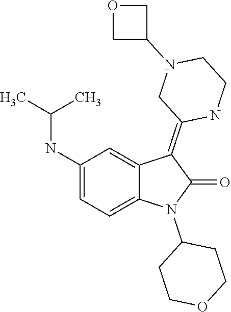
C1COCCC1N1C(=O)C(=C2CN(C3COC3)CCN2)C2=CC(NC(C)C)=CC=C12
